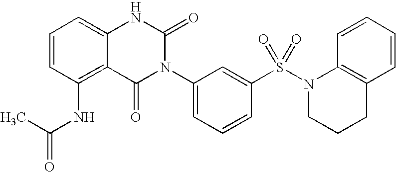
C12=C(NC(=O)C)C=CC=C1NC(=O)N(C1=CC=CC(S(=O)(=O)N3CCCC4=C3C=CC=C4)=C1)C2=O
